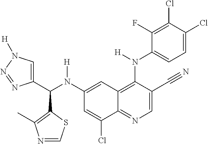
C1(N(C(C2=CN([H])N=N2)C2=C(C)N=CS2)[H])=CC2=C(N(C3=CC=C(Cl)C(Cl)=C3F)[H])C(C#N)=CN=C2C(Cl)=C1
